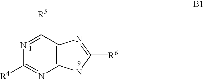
N1=C([R5])C2=C(N=C1[R4])NC([R6])=N2
